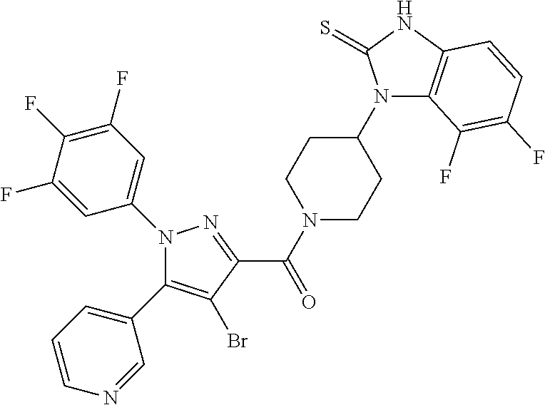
N1(C2=CC(F)=C(F)C(F)=C2)C(C2=CC=CN=C2)=C(Br)C(C(=O)N2CCC(N3C4=C(NC3=S)C=CC(F)=C4F)CC2)=N1
